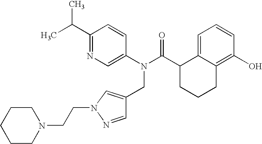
C1(C(C)C)=NC=C(N(C(C2CCCC3=C(O)C=CC=C23)=O)CC2=CN(CCN3CCCCC3)N=C2)C=C1
